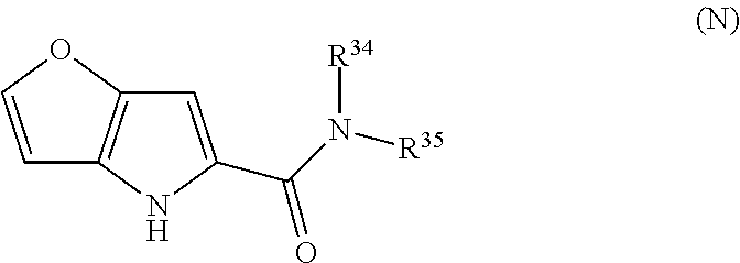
C1=COC2=C1NC(C(N([R35])[R34])=O)=C2
